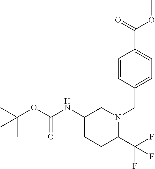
C1=CC(CN2CC(NC(OC(C)(C)C)=O)CCC2C(F)(F)F)=CC=C1C(=O)OC
